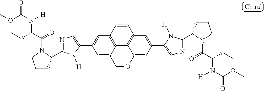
C1(C2=CC3=C4C(=C2)COC2=CC(C5=CN=C(C6CCCN6C(=O)C(C(C)C)N([H])C(OC)=O)N5[H])=CC(=C42)C=C3)=CN=C(C2CCCN2C(=O)C(C(C)C)N([H])C(OC)=O)N1[H]
